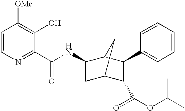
C(C1=NC=CC([OMe])=C1O)(=O)NC1CC2C(C(=O)OC(C)C)C(C3=CC=CC=C3)C1C2
